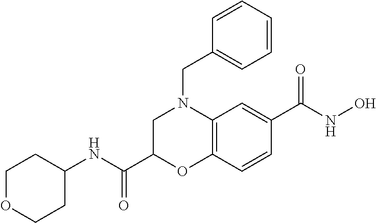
C1OCCC(NC(=O)C2OC3=C(N(CC4=CC=CC=C4)C2)C=C(C(=O)NO)C=C3)C1
